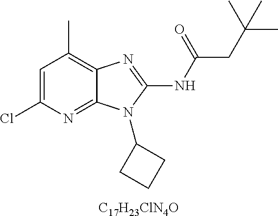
[C17H23ClN4O].C1=C(Cl)N=C2C(=C1C)N=C(NC(CC(C)(C)C)=O)N2C1CCC1
